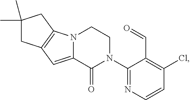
C1(Cl)=C(C=O)C(N2CCN3C(=CC4=C3CC(C)(C)C4)C2=O)=NC=C1
